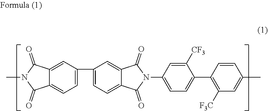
C1(C2=CC=C3C(=C2)C(=O)N(C)C3=O)=CC=C2C(=C1)C(=O)N(C1=CC=C(C3=C([F3C])C=C(C)C=C3)C([CF3])=C1)C2=O
